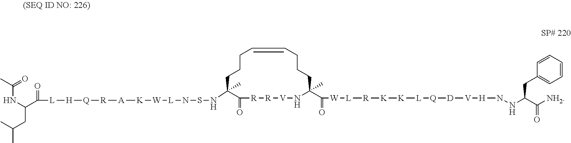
C1(=O)[R][R][V]NC(C(=O)[W][L][R][K][K][L][Q][D][V][H]NNC(CC2=CC=CC=C2)C([NH2])=O)(C)CCCC=CCCCC1(NSN[L][W][K][A][R][Q][H][L]C(C(CC(C)C)NC(=O)C)=O)C
